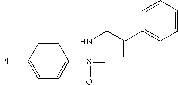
C1=C(Cl)C=CC(S(=O)(=O)NCC(=O)C2=CC=CC=C2)=C1
